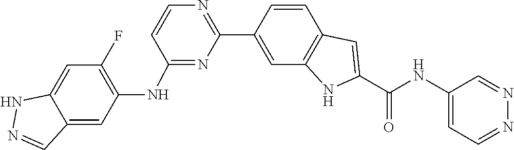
C1=CC2=C(C=C1C1=NC=CC(NC3=C(F)C=C4C(=C3)C=NN4)=N1)NC(C(=O)NC1=CC=NN=C1)=C2
